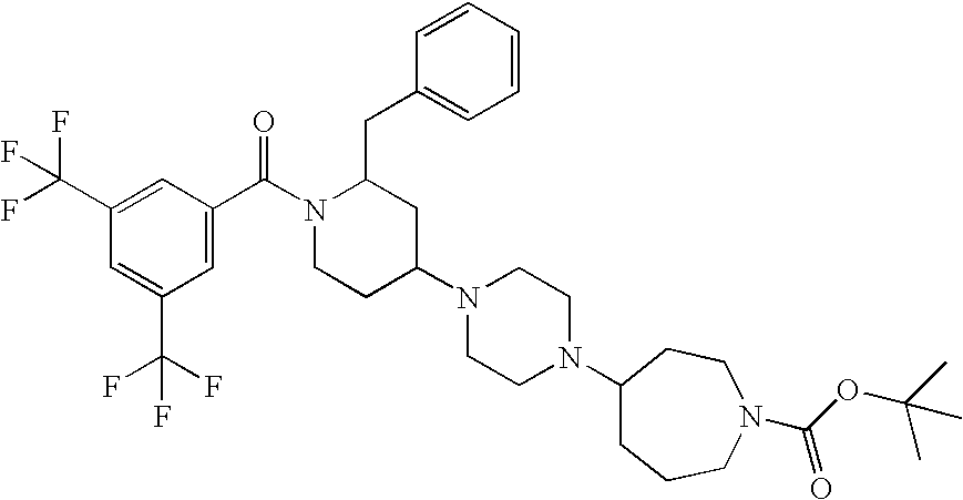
C1(C(F)(F)F)=CC(C(N2CCC(N3CCN(C4CCCN(C(OC(C)(C)C)=O)CC4)CC3)CC2CC2=CC=CC=C2)=O)=CC(C(F)(F)F)=C1
